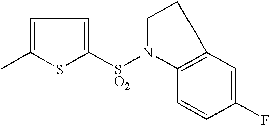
C1=C(C)SC([SO2]N2C3=C(CC2)C=C(F)C=C3)=C1
